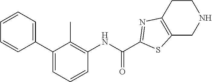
C1(C2=CC=CC(NC(C3=NC4=C(CNCC4)S3)=O)=C2C)=CC=CC=C1
